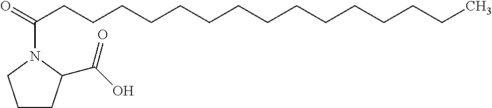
O=C(CCCCCCCCCCCCCCC)N1CCCC1C(O)=O
